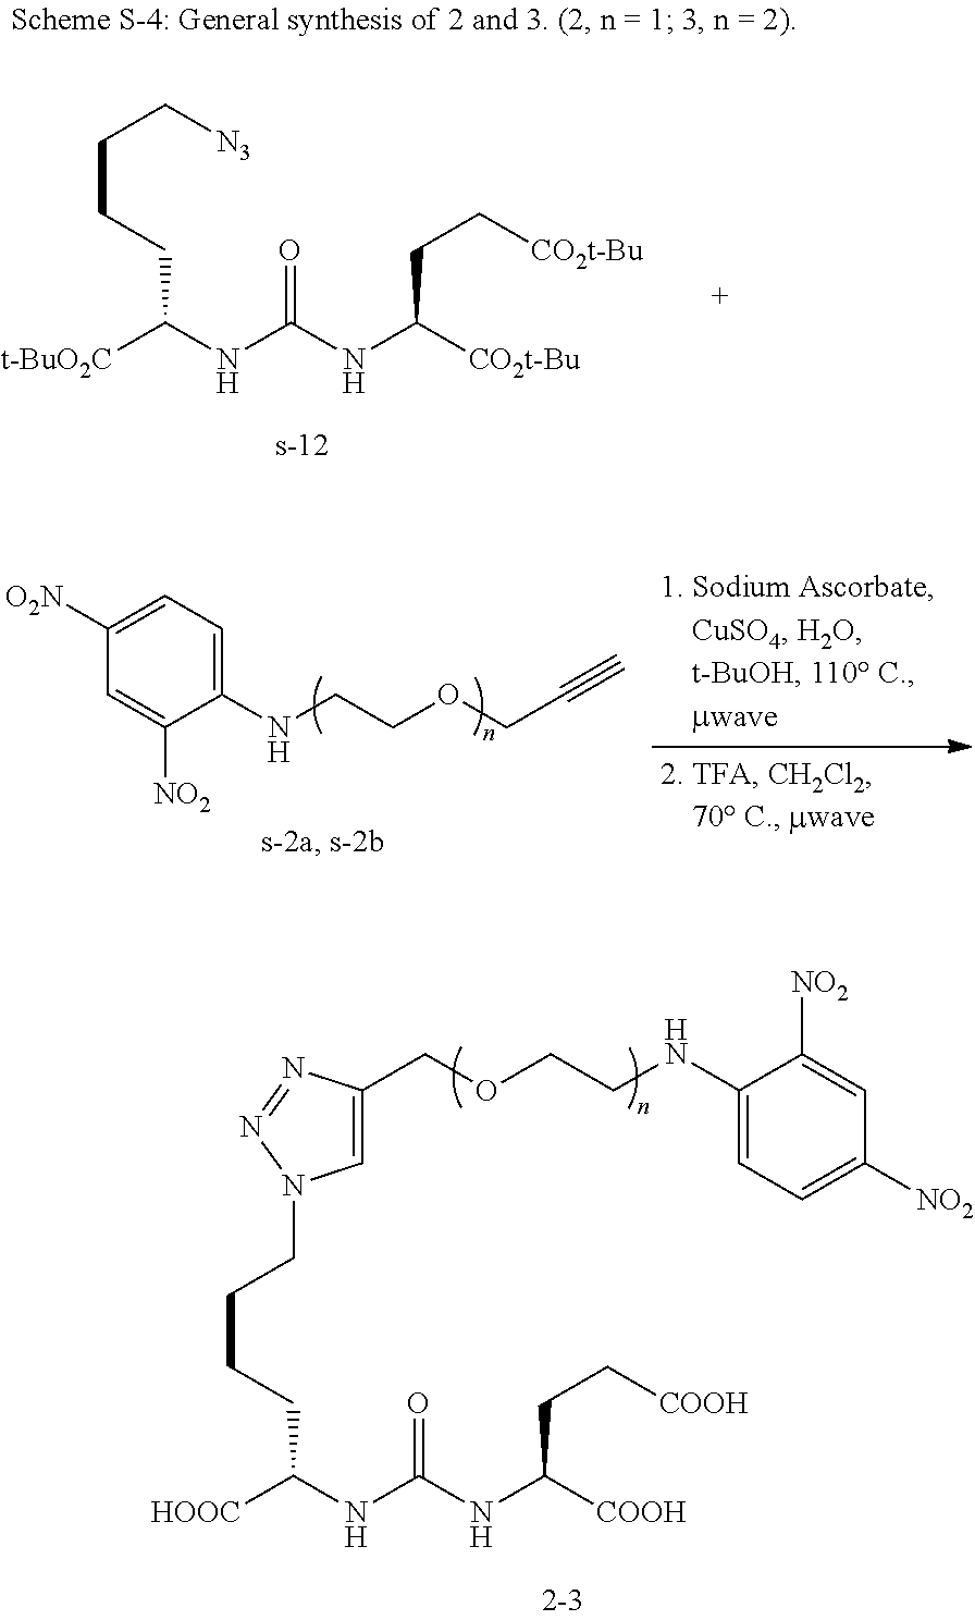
[HOOC]C(NC(NC([COOH])CC[COOH])=O)CCCCN1C=C(COCCNC2=CC=C([NO2])C=C2[NO2])N=N1.C1(NCCOCC#C)=CC=C([O2N])C=C1[NO2].[t-BuO2C]C(NC(NC([CO2t-Bu])CC[CO2t-Bu])=O)CCCC[N3]
